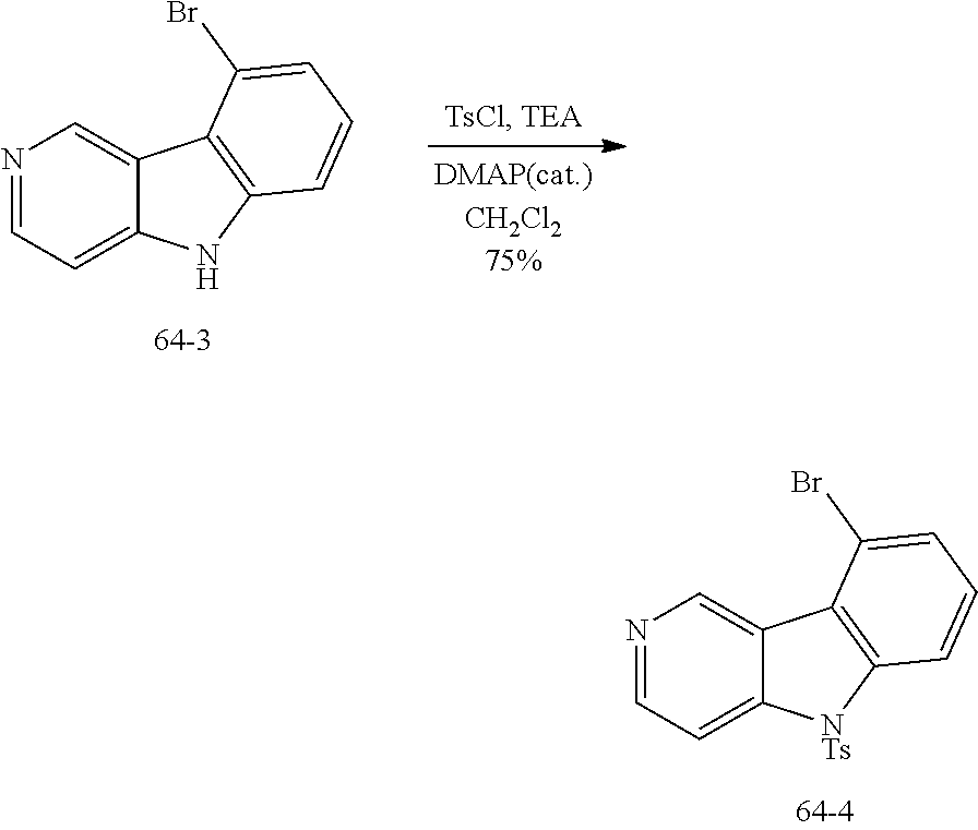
N1=CC=C2C(=C1)C1=C([NTs]2)C=CC=C1Br.N1=CC=C2C(=C1)C1=C(N2)C=CC=C1Br
